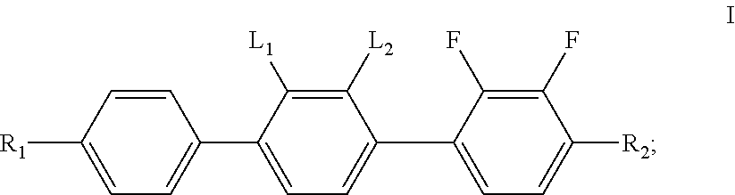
C1=C(C2=CC=C([R1])C=C2)C([L1])=C([L2])C(C2=CC=C([R2])C(F)=C2F)=C1
